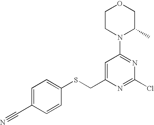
C1CN(C2=NC(Cl)=NC(CSC3=CC=C(C#N)C=C3)=C2)C(C)CO1
